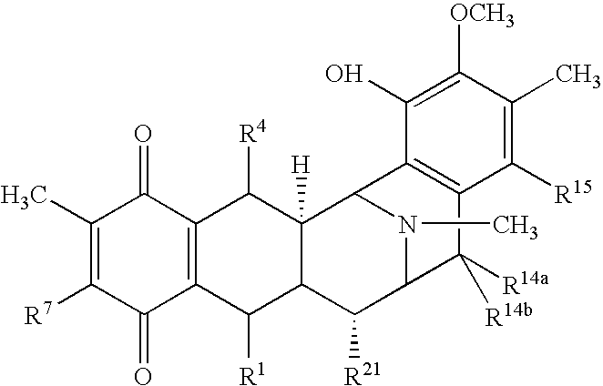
C1(C)=C([R7])C(=O)C2=C(C1=O)C([R4])C1([H])C(C2[R1])C([R21])C2N(C)C1C1=C(C2([R14a])[R14b])C([R15])=C(C)C([OCH3])=C1O
